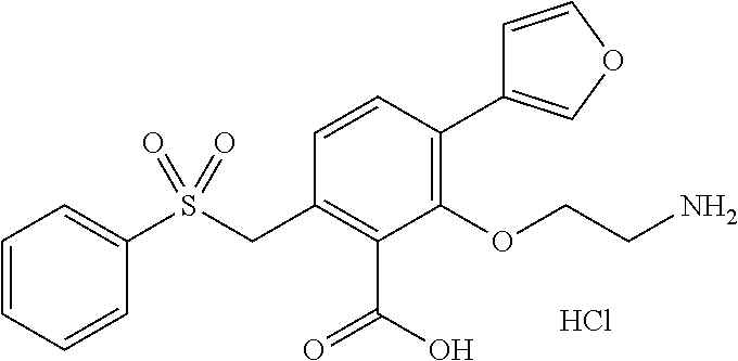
C1=CC=CC(S(CC2=C(C(=O)O)C(OCCN)=C(C3=COC=C3)C=C2)(=O)=O)=C1.Cl
